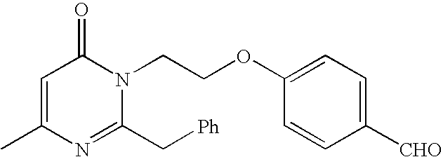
C1=C(C)N=C(C[Ph])N(CCOC2=CC=C([CHO])C=C2)C1=O
